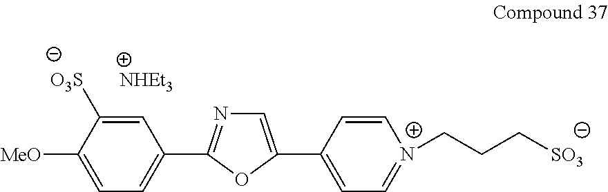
C1=C([O3S])C([MeO])=CC=C1C1=NC=C(C2=CC=[N+](CCC[SO3])C=C2)O1.[NHEt3]
